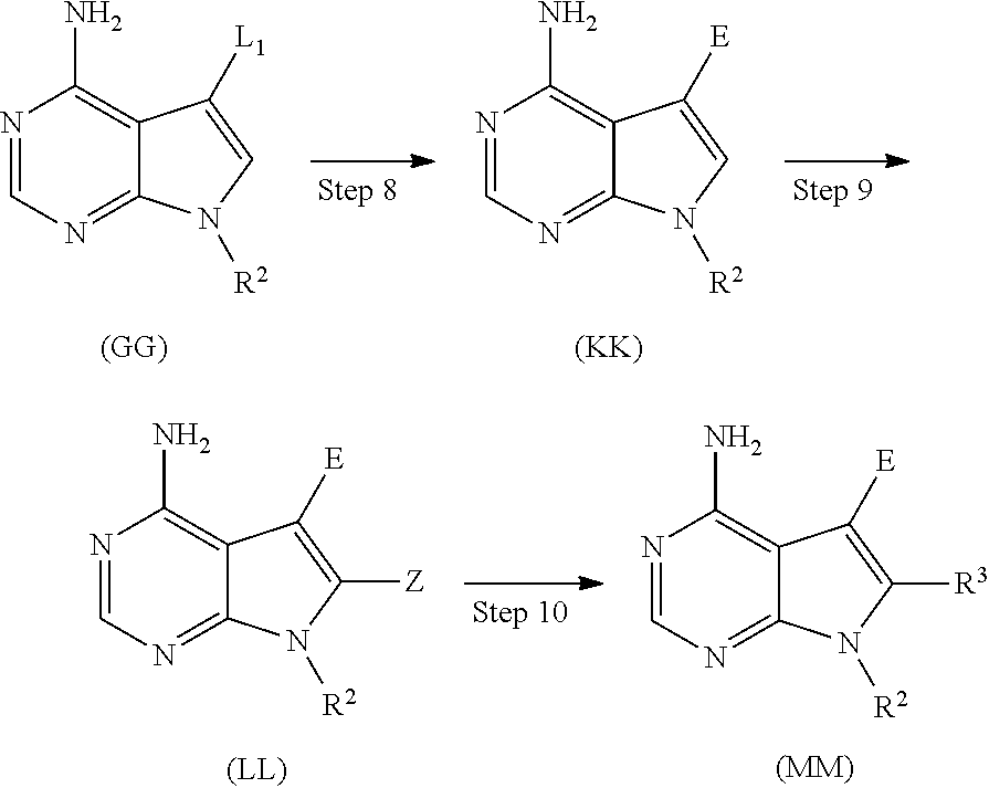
N1=CN=C2C(=C1N)C([L1])=CN2[R2].N1=CN=C2C(=C1N)C([E])=CN2[R2].[(KK)].N1=CN=C2C(=C1N)C([E])=C([R3])N2[R2].[(MM)].N1=CN=C2C(=C1N)C([E])=C([Z])N2[R2]
